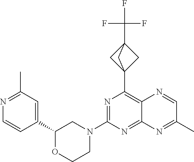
N1=C(N2CC(C3=CC(C)=NC=C3)OCC2)N=C2C(=C1C13CC(C(F)(F)F)(C1)C3)N=CC(C)=N2
